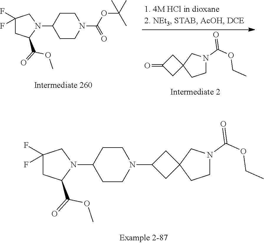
C1(F)(F)CC(C(=O)OC)N(C2CCN(C3CC4(CN(C(=O)OCC)CC4)C3)CC2)C1.C(N1CCC(N2C(C(=O)OC)CC(F)(F)C2)CC1)(=O)OC(C)(C)C.C1N(C(=O)OCC)CC2(C1)CC(=O)C2
